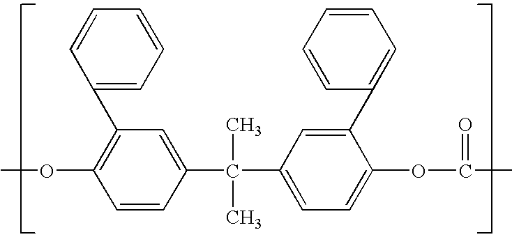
C1=CC(C(C2=CC=C(OC(=O)C)C(C3=CC=CC=C3)=C2)(C)C)=CC(C2=CC=CC=C2)=C1OC
